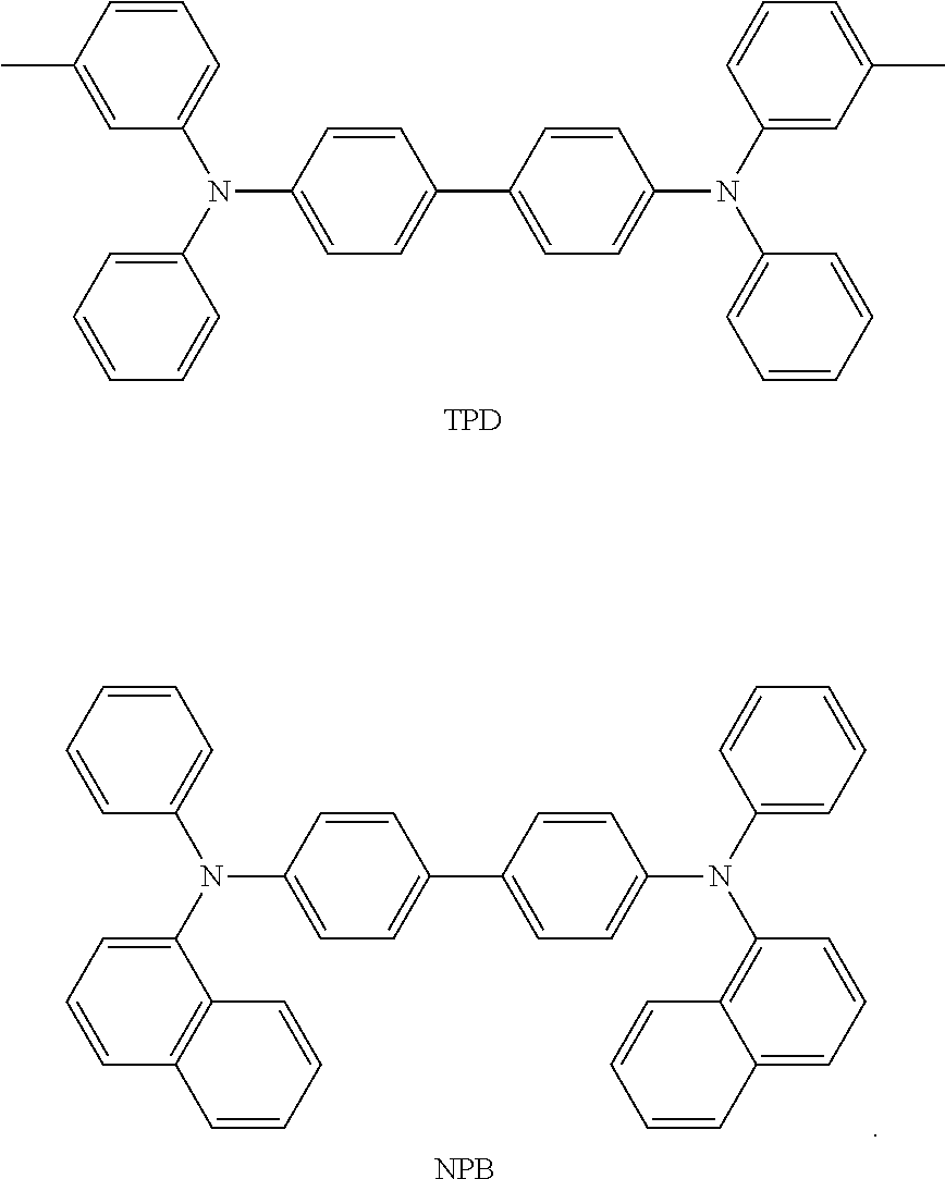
C1=CC(C)=CC(N(C2=CC=CC=C2)C2=CC=C(C3=CC=C(N(C4=CC(C)=CC=C4)C4=CC=CC=C4)C=C3)C=C2)=C1.[TPD].C1=CC=CC(N(C2=CC=CC3=C2C=CC=C3)C2=CC=C(C3=CC=C(N(C4=CC=CC=C4)C4=C5C(=CC=C4)C=CC=C5)C=C3)C=C2)=C1.[NPB]
